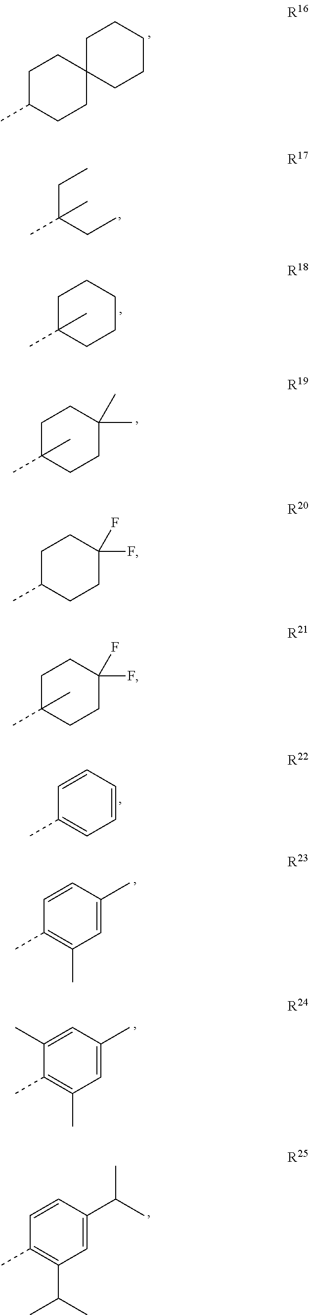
C1C(C)CCC2(C1)CCCCC2.C(C(CC)(C)C)C.C1C(C)(C)CCCC1.C1C(C)(C)CCC(C)(C)C1.C1=CC=CC=C1C.C1=CC(C)=CC(C)=C1C.C1(C)=CC(C)=CC(C)=C1C.C1=CC(C(C)C)=CC(C(C)C)=C1C.C1C(C)CCC(F)(F)C1.C1C(C)(C)CCC(F)(F)C1
